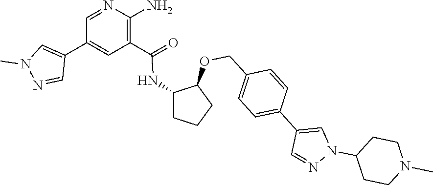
C1=NC(N)=C(C(NC2CCCC2OCC2=CC=C(C3=CN(C4CCN(C)CC4)N=C3)C=C2)=O)C=C1C1=CN(C)N=C1
